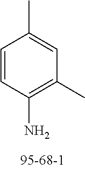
CC1=CC(C)=C(N)C=C1
